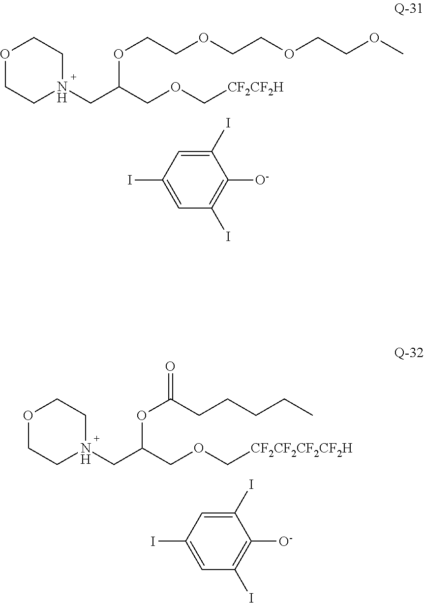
C1(I)=CC(I)=CC(I)=C1[O-].O1CCN(CC(COC[CF2CF2CF2CF2H])OC(CCCCC)=O)CC1.C1(I)=CC(I)=CC(I)=C1[O-].O1CCN(CC(COC[CF2CF2H])OCCOCCOCCOC)CC1
